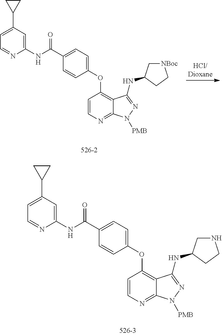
C1(OC2=C3C(=NC=C2)N([PMB])N=C3NC2CNCC2)=CC=C(C(=O)NC2=CC(C3CC3)=CC=N2)C=C1.C1(OC2=C3C(=NC=C2)N([PMB])N=C3NC2C[NBoc]CC2)=CC=C(C(=O)NC2=CC(C3CC3)=CC=N2)C=C1
